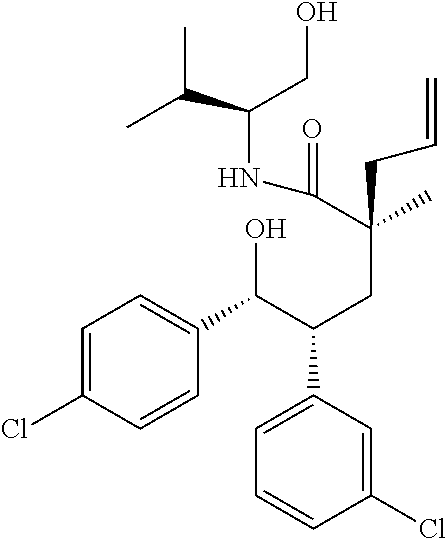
C1=C(Cl)C=CC(C(C(C2=CC=CC(Cl)=C2)CC(C)(C(=O)NC(C(C)C)CO)CC=C)O)=C1
